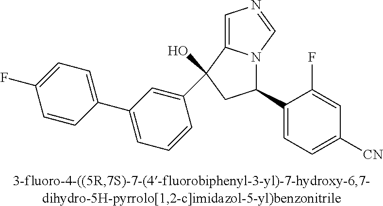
C1=C2N(C=N1)C(C1=CC=C([CN])C=C1F)CC2(C1=CC(C2=CC=C(F)C=C2)=CC=C1)O
